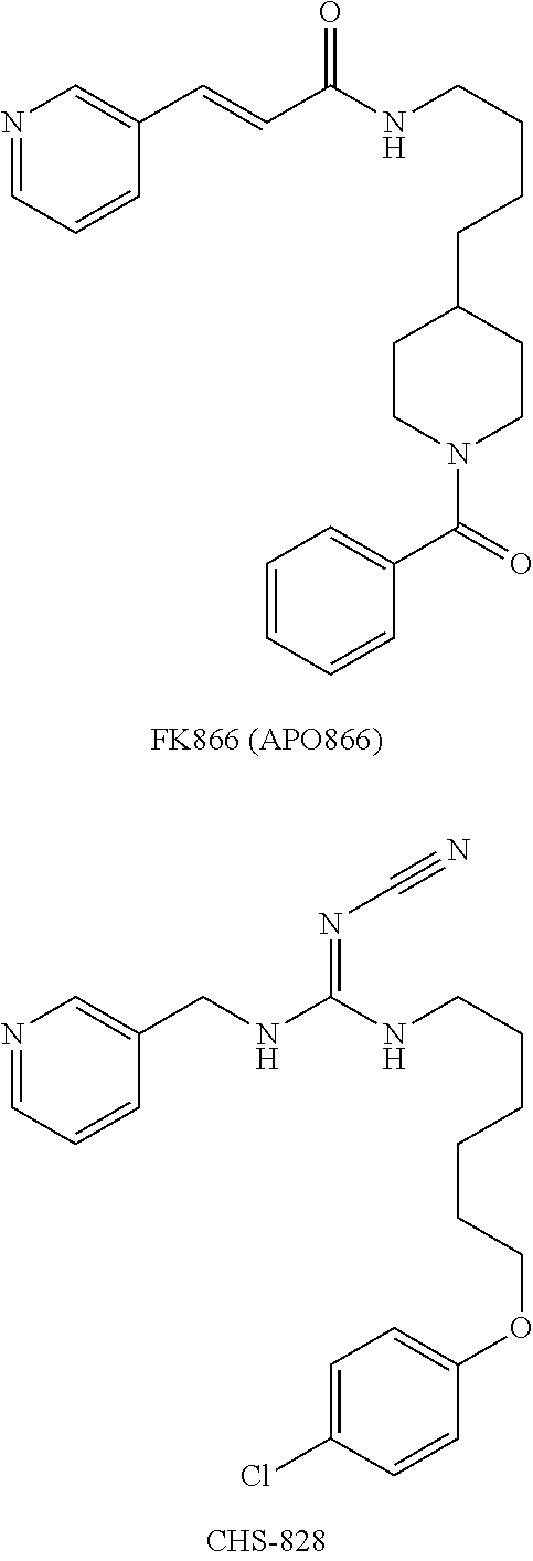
C1=C(C(N2CCC(CCCCNC(C=CC3=CN=CC=C3)=O)CC2)=O)C=CC=C1.C1(Cl)=CC=C(OCCCCCCNC(=NC#N)NCC2=CN=CC=C2)C=C1
